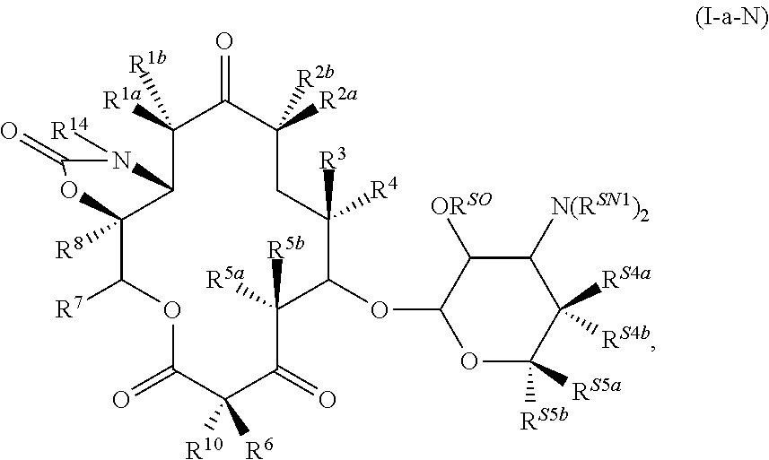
C12([R8])C([R7])OC(=O)C([R10])([R6])C(=O)C([R5a])([R5b])C(OC3OC([RS5a])([RS5b])C([RS4b])([RS4a])C([N(RSN1)2])C3[ORSO])C([R4])([R3])CC([R2b])([R2a])C(=O)C([R1a])([R1b])C1N([R14])C(=O)O2
